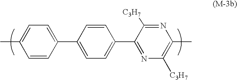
C1(C2=CC=C(C3=NC([C3H7])=C(C)N=C3[C3H7])C=C2)=CC=C(C)C=C1
